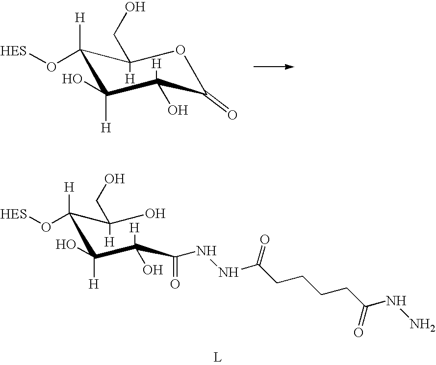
C1(O[HES])([H])C(O)([H])C(O)([H])C(=O)OC1([H])CO.C(C(C(C(NNC(CCCCC(NN)=O)=O)=O)(O)[H])(O)[H])(C(O)(CO)[H])(O[HES])[H].[L]
